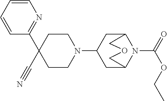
C1(C2=NC=CC=C2)(C#N)CCN(C2CC3N(C(=O)OCC)C(C2)COC3)CC1
